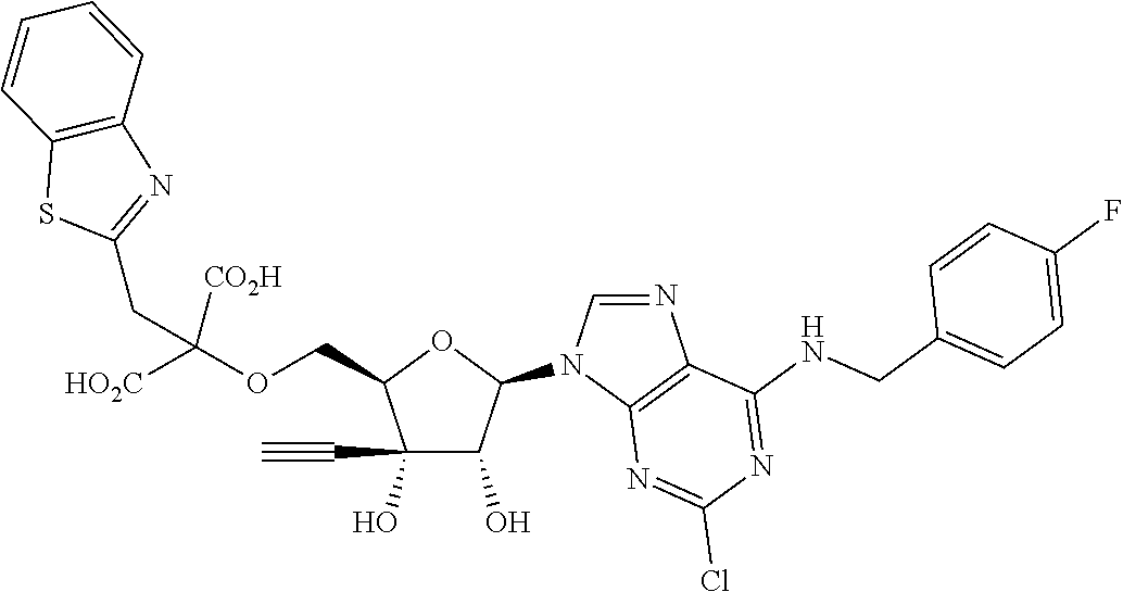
C1(O)(C#C)C(O)C(N2C=NC3=C2N=C(Cl)N=C3NCC2=CC=C(F)C=C2)OC1COC([HO2C])([CO2H])CC1=NC2=C(S1)C=CC=C2
